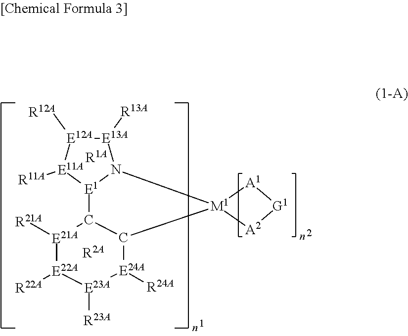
[A1]1[M1]2([A2][G1]1)N1[E1](C3[E21A]([R21A])[E22A]([R22A])[E23A]([R23A])[E24A]([R24A])C23)[E11A]([R11A])[E12A]([R12A])[E13A]1[R13A].[R2A].[R1A]
